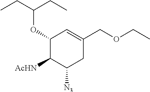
C1(OC(CC)CC)C([AcHN])C([N3])CC(COCC)=C1
